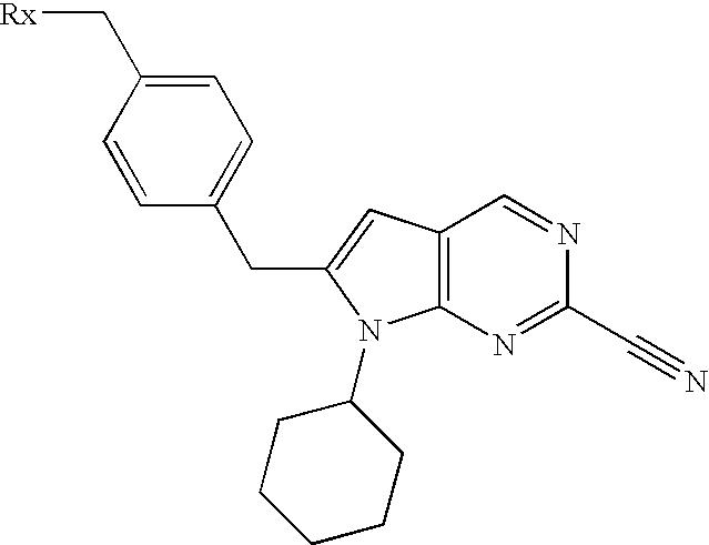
C1=CC(C[Rx])=CC=C1CC1=CC2=C(N1C1CCCCC1)N=C(C#N)N=C2
